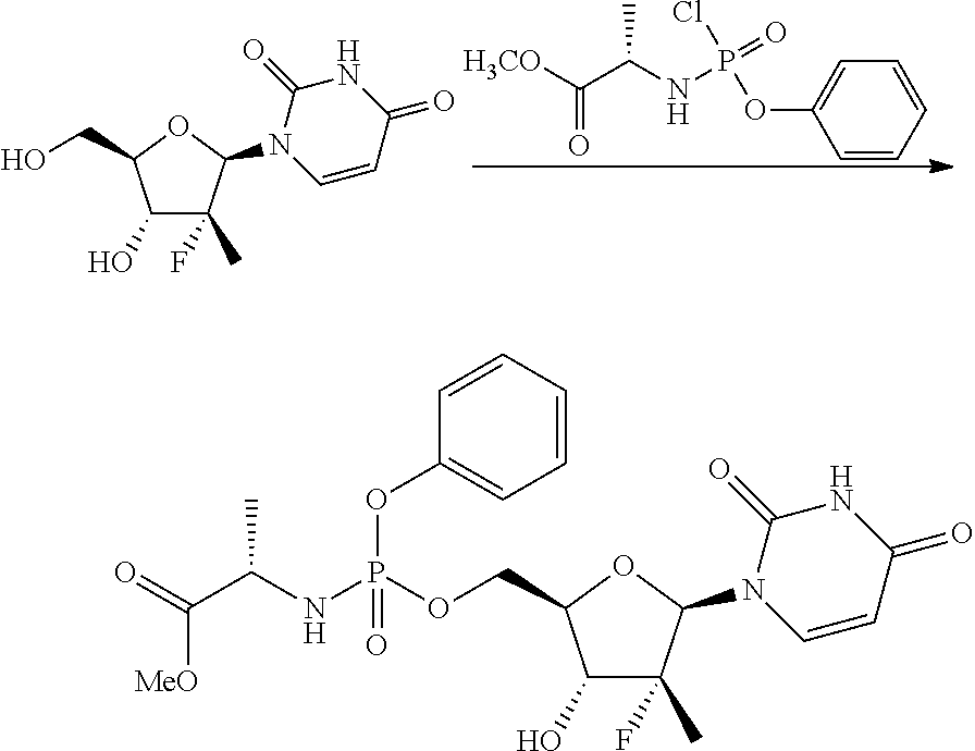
C1(O)C(C)(F)C(N2C=CC(=O)NC2=O)OC1CO.C1=CC=CC=C1OP(Cl)(=O)NC(C([H3CO])=O)C.C1(O)C(C)(F)C(N2C=CC(=O)NC2=O)OC1COP(NC(C(=O)[MeO])C)(OC1=CC=CC=C1)=O
